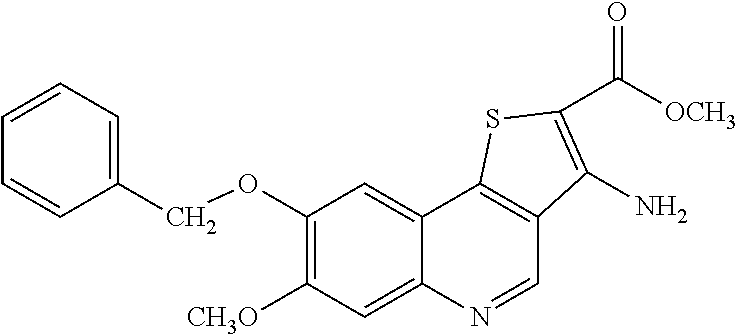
C1(COC2=C([CH3O])C=C3C(=C2)C2=C(C=N3)C(N)=C(C(=O)[OCH3])S2)=CC=CC=C1
